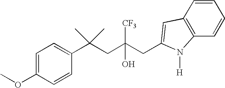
C1=CC(C(CC(CC2=CC3=C(C=CC=C3)N2[H])([CF3])O)(C)C)=CC=C1OC
